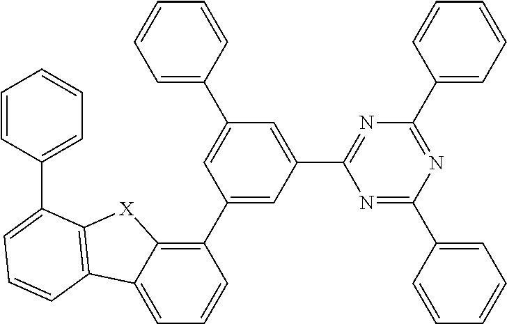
C1(C2=CC(C3=NC(C4=CC=CC=C4)=NC(C4=CC=CC=C4)=N3)=CC(C3=CC=CC=C3)=C2)=C2C(=CC=C1)C1=C([X]2)C(C2=CC=CC=C2)=CC=C1
